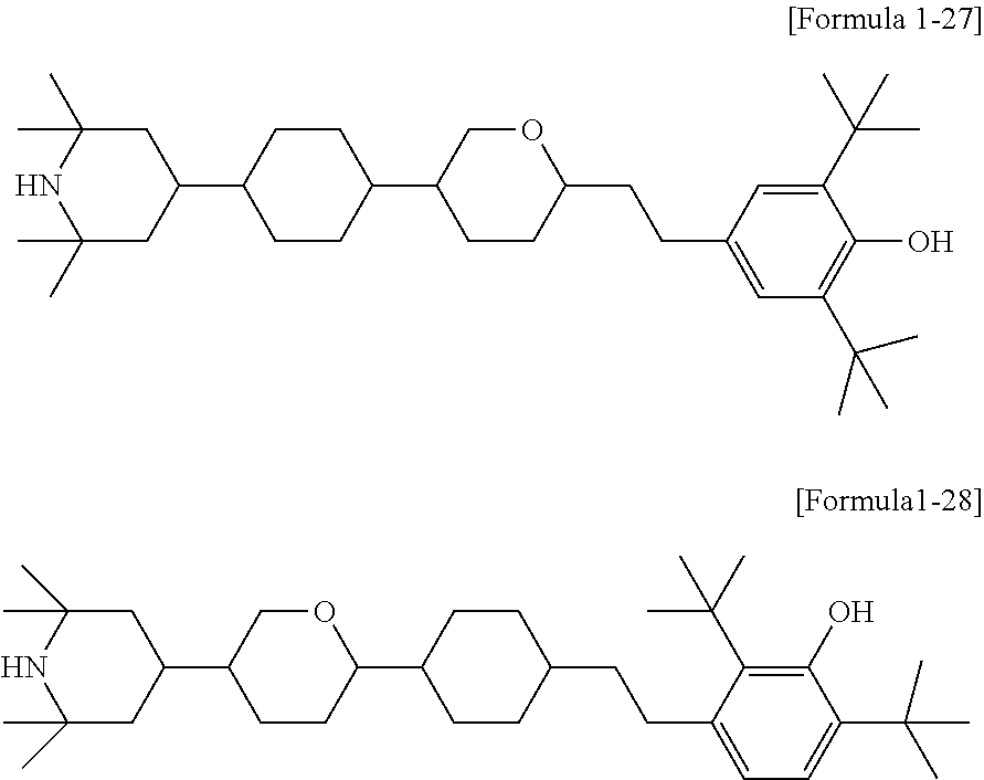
C1(C2CCC(C3CCC(CCC4=CC=C(C(C)(C)C)C(O)=C4C(C)(C)C)CC3)OC2)CC(C)(C)NC(C)(C)C1.C1C(C)(C)NC(C)(C)CC1C1CCC(C2CCC(CCC3=CC(C(C)(C)C)=C(O)C(C(C)(C)C)=C3)OC2)CC1
